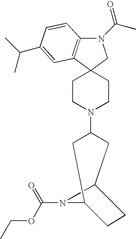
C1CN(C2CC3CCC(C2)N3C(=O)OCC)CCC12C1=C(N(C(C)=O)C2)C=CC(C(C)C)=C1
